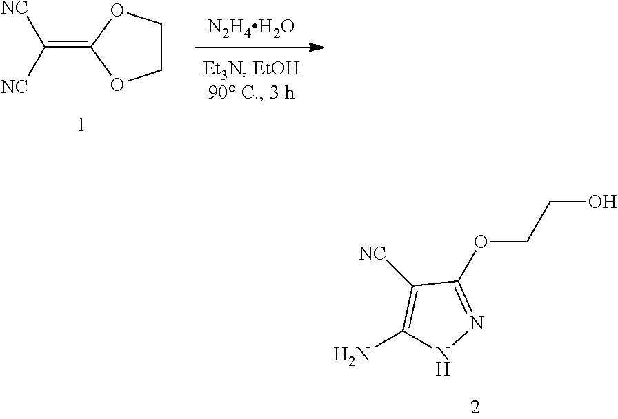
C1(OCCO)=NNC(N)=C1[NC].C1COC(=C([NC])[NC])O1.[N2H4H2O]
